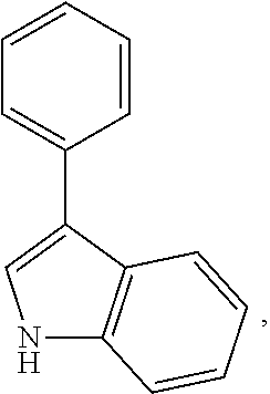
C1=CC=CC(C2=CNC3=C2C=CC=C3)=C1
